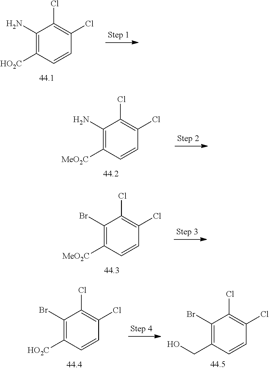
C1(N)=C([HO2C])C=CC(Cl)=C1Cl.C1(N)=C([MeO2C])C=CC(Cl)=C1Cl.C1(Br)=C([MeO2C])C=CC(Cl)=C1Cl.C1(Br)=C([HO2C])C=CC(Cl)=C1Cl.C1(Br)=C(CO)C=CC(Cl)=C1Cl
